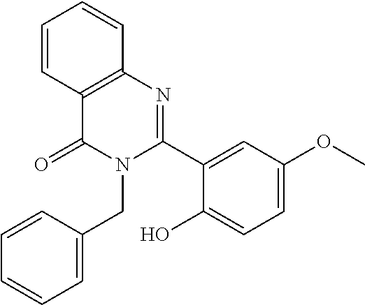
C1=CC2=C(C=C1)N=C(C1=CC(OC)=CC=C1O)N(CC1=CC=CC=C1)C2=O
